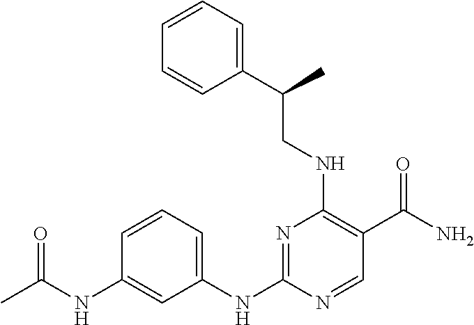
N1=C(NC2=CC=CC(NC(C)=O)=C2)N=CC(C(N)=O)=C1NCC(C1=CC=CC=C1)C
